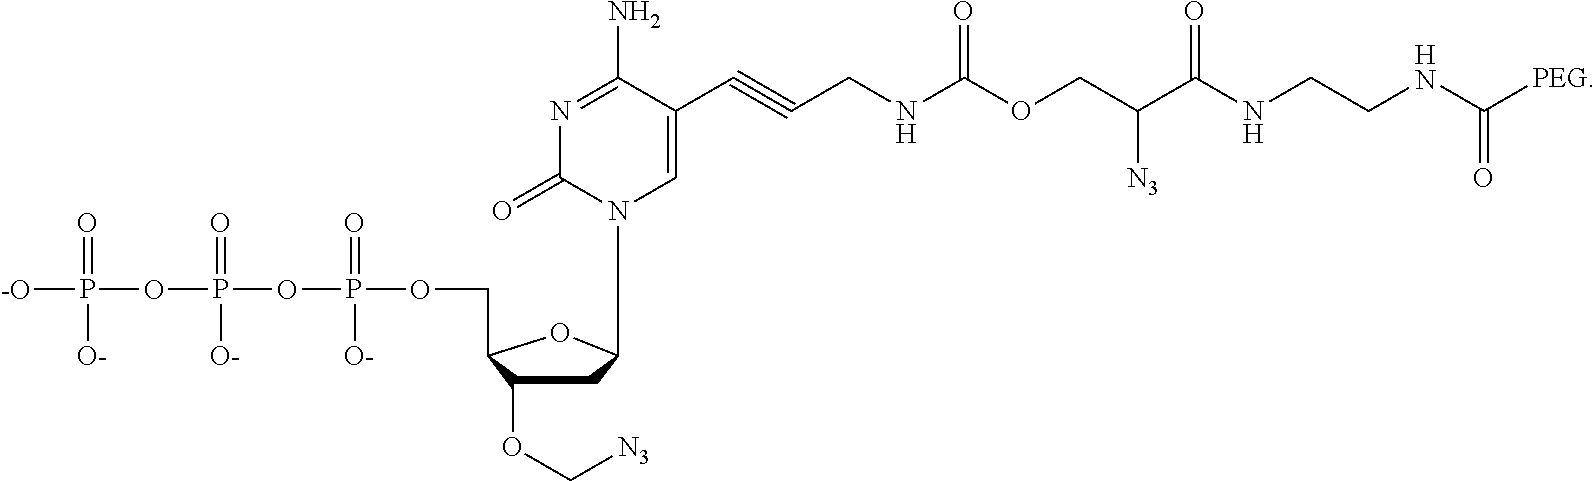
C1C(OC[N3])C(COP(=O)([O-])OP(=O)([O-])OP(=O)([O-])[-O])OC1N1C=C(C#CCNC(OCC([N3])C(NCCNC(=O)[PEG])=O)=O)C(N)=NC1=O
